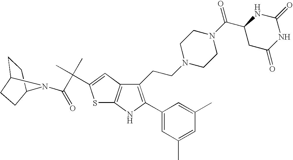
C1(CCN2CCN(C(C3CC(=O)NC(=O)N3)=O)CC2)=C(C2=CC(C)=CC(C)=C2)NC2=C1C=C(C(C)(C)C(=O)N1C3CCC1CC3)S2
